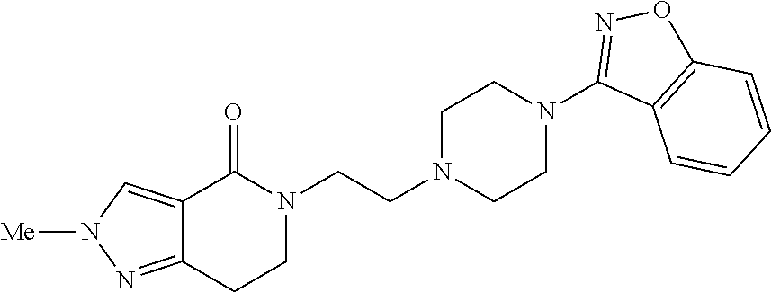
N1(CCN2CCN(C3=NOC4=C3C=CC=C4)CC2)C(=O)C2=CN([Me])N=C2CC1
